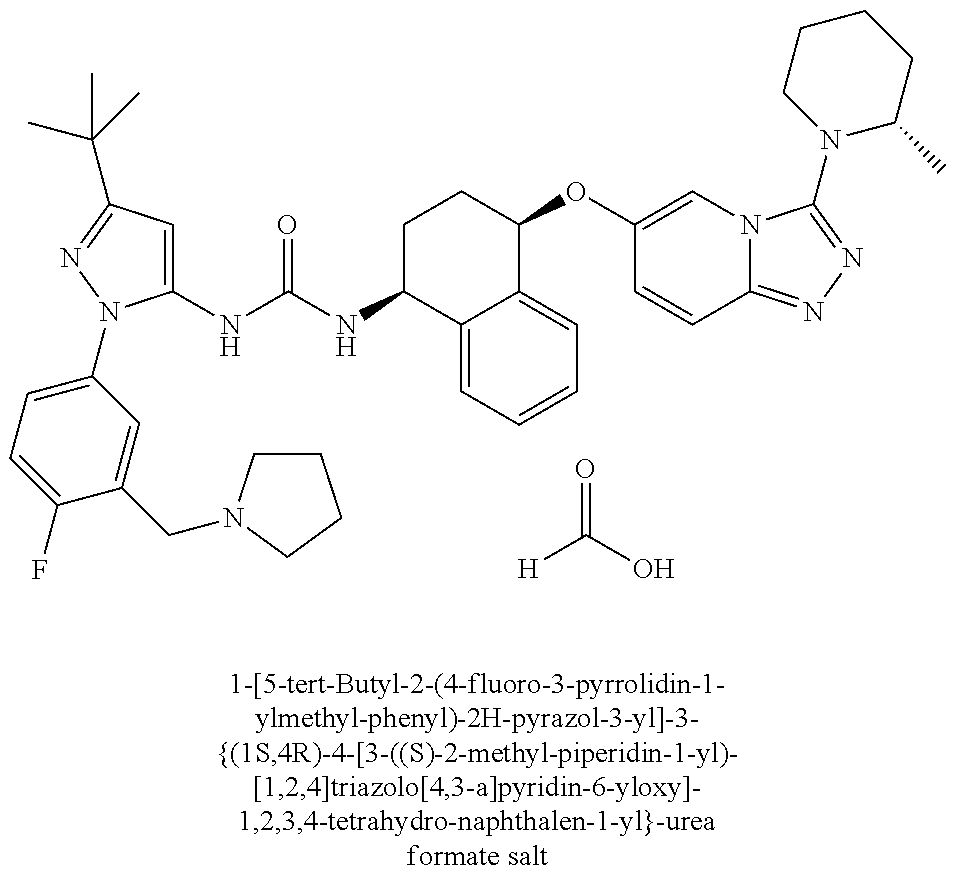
C1(NC(NC2C3=CC=CC=C3C(OC3=CN4C(=NN=C4N4C(C)CCCC4)C=C3)CC2)=O)=CC(C(C)(C)C)=NN1C1=CC=C(F)C(CN2CCCC2)=C1.[H]C(O)=O
